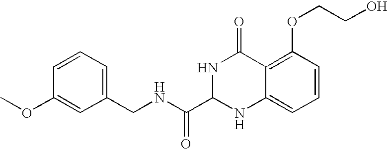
C1(CNC(C2NC3=CC=CC(OCCO)=C3C(=O)N2)=O)=CC=CC(OC)=C1
